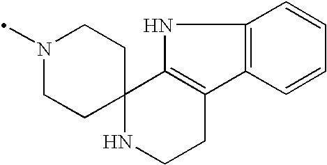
N1(C)CCC2(CC1)NCCC1=C2NC2=C1C=CC=C2
